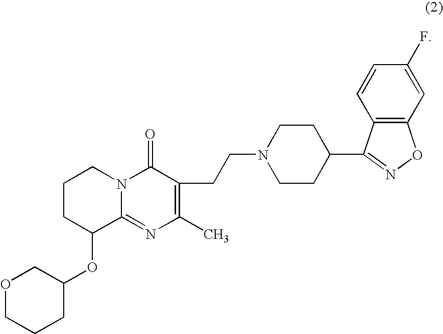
C1CC(OC2COCCC2)C2=NC(C)=C(CCN3CCC(C4=NOC5=C4C=CC(F)=C5)CC3)C(=O)N2C1
